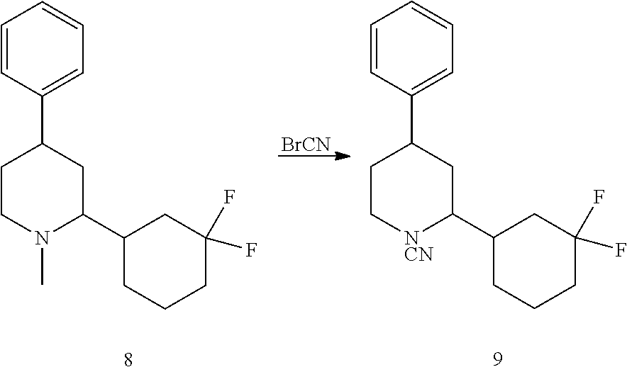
C1=CC(C2CC[NCN]C(C3CCCC(F)(F)C3)C2)=CC=C1.C1=CC(C2CCN(C)C(C3CCCC(F)(F)C3)C2)=CC=C1.[BrCN]
